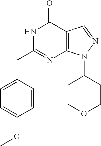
N1C(CC2=CC=C(OC)C=C2)=NC2=C(C1=O)C=NN2C1CCOCC1
